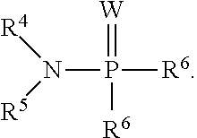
[R6]P(N([R4])[R5])(=[W])[R6]
